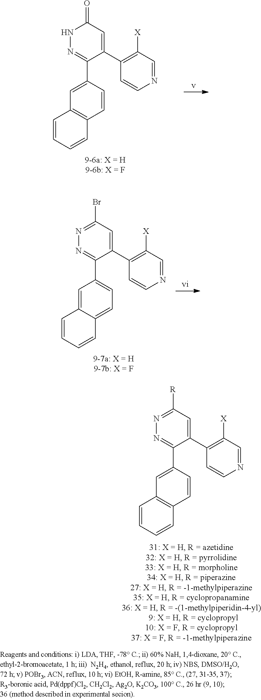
C1=C(C2=NNC(=O)C=C2C2=C([X])C=NC=C2)C=CC2=C1C=CC=C2.C1=C2C(=CC=C1C1=NN=C(Br)C=C1C1=C([X])C=NC=C1)C=CC=C2.C1=C(C2=NN=C([R])C=C2C2=C([X])C=NC=C2)C=CC2=C1C=CC=C2
